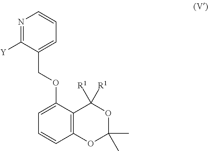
C1([Y])=NC=CC=C1COC1=CC=CC2=C1C([R1])([R1])OC(C)(C)O2
